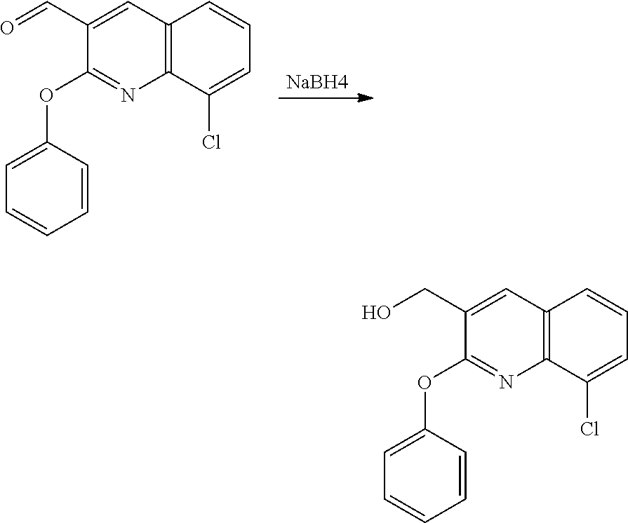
[NaBH4].C1(OC2=CC=CC=C2)=NC2=C(C=C1C=O)C=CC=C2Cl.C1(OC2=CC=CC=C2)=NC2=C(C=C1CO)C=CC=C2Cl
